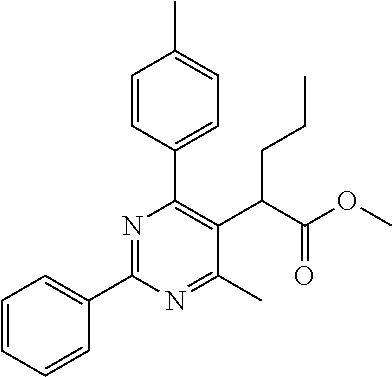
C1(C2=NC(C3=CC=C(C)C=C3)=C(C(C(OC)=O)CCC)C(C)=N2)=CC=CC=C1
